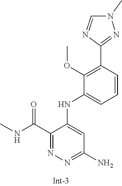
C1(C(NC)=O)=NN=C(N)C=C1NC1=CC=CC(C2=NN(C)C=N2)=C1OC
